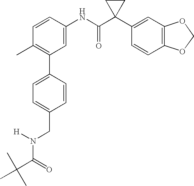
C1(C2=C(C)C=CC(NC(C3(C4=CC5=C(C=C4)OCO5)CC3)=O)=C2)=CC=C(CN([H])C(C(C)(C)C)=O)C=C1
